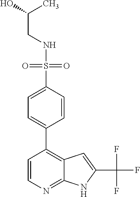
C(NS(=O)(=O)C1=CC=C(C2=C3C(=NC=C2)NC(C(F)(F)F)=C3)C=C1)C(O)C
